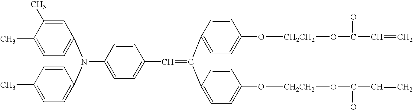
N(C1=CC=C(C=C(C2=CC=C(O[CH2CH2]OC(=O)C=C)C=C2)C2=CC=C(O[CH2CH2]OC(=O)C=C)C=C2)C=C1)(C1=CC=C(C)C(C)=C1)C1=CC=C(C)C=C1
